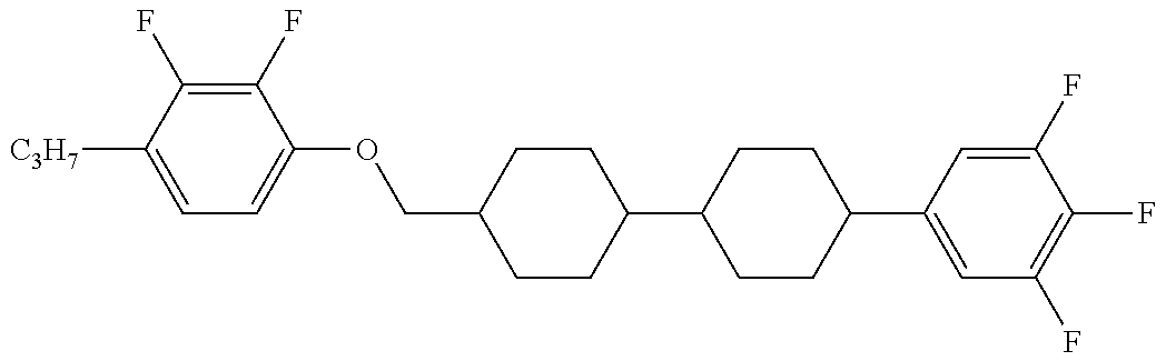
C1=C([C3H7])C(F)=C(F)C(OCC2CCC(C3CCC(C4=CC(F)=C(F)C(F)=C4)CC3)CC2)=C1
